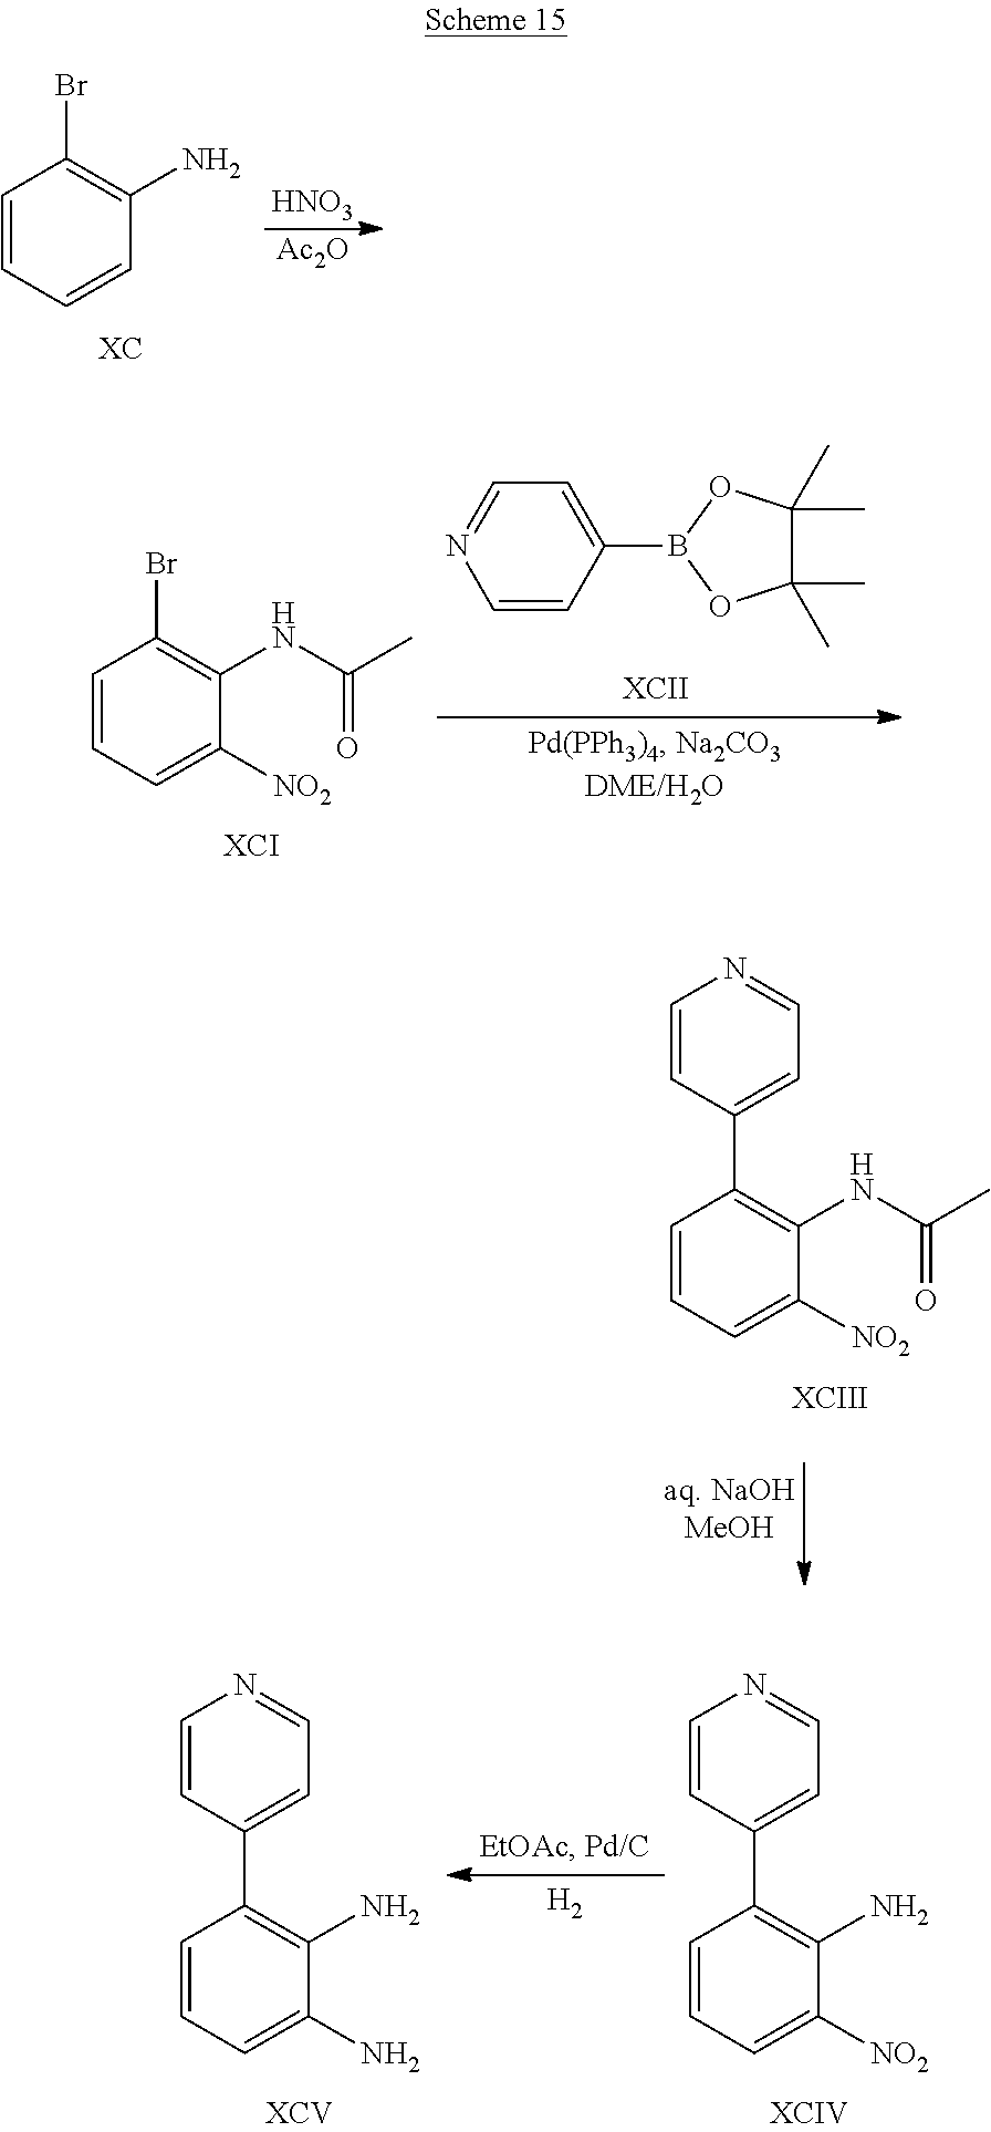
C1=CC=CC(N)=C1Br.[HNO3].[Ac2O].C1=CC=C([NO2])C(NC(=O)C)=C1Br.C1=C(B2OC(C)(C)C(C)(C)O2)C=CN=C1.C1=CC=C([NO2])C(NC(=O)C)=C1C1=CC=NC=C1.[XCIII].[H2].C1=CC(C2=C(N)C([NO2])=CC=C2)=CC=N1.C1=CC(C2=C(N)C(N)=CC=C2)=CC=N1
